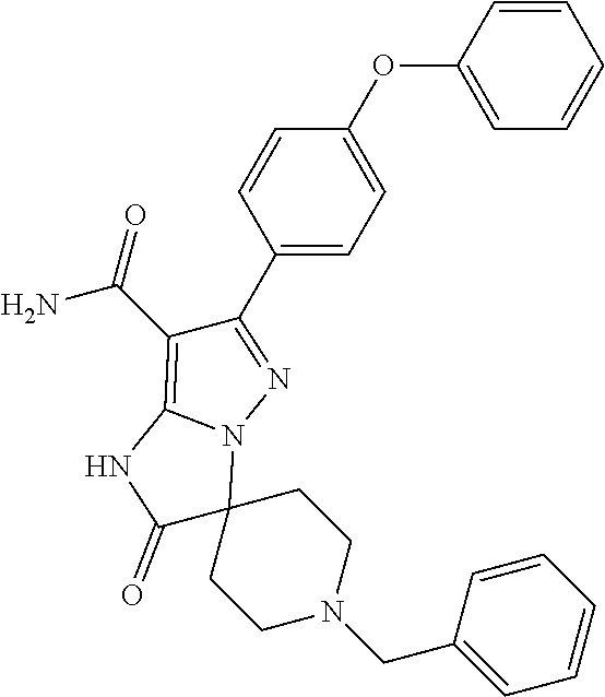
C1=CC(OC2=CC=C(C3=NN4C5(CCN(CC6=CC=CC=C6)CC5)C(=O)NC4=C3C(=O)N)C=C2)=CC=C1
